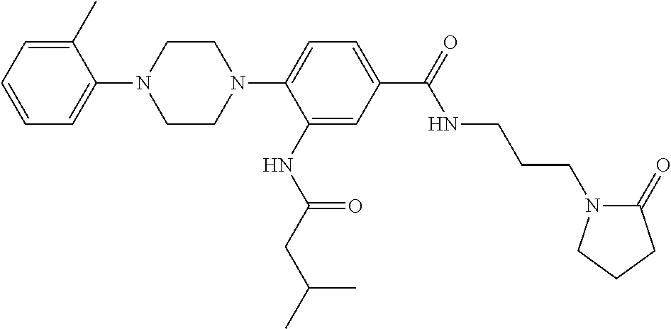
C1=CC=C(C)C(N2CCN(C3=CC=C(C(=O)NCCCN4C(=O)CCC4)C=C3NC(CC(C)C)=O)CC2)=C1
